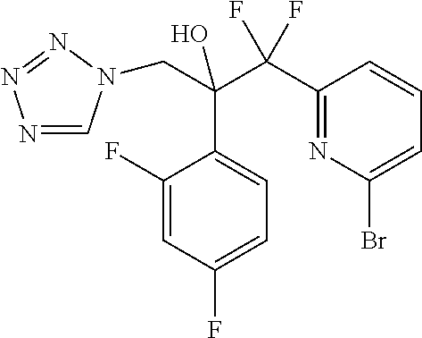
N1=CN(CC(O)(C(C2=NC(Br)=CC=C2)(F)F)C2=CC=C(F)C=C2F)N=N1
